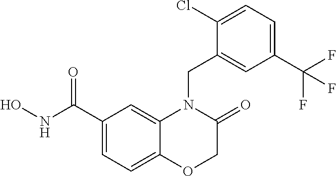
C1(C(NO)=O)=CC=C2C(=C1)N(CC1=CC(C(F)(F)F)=CC=C1Cl)C(=O)CO2
